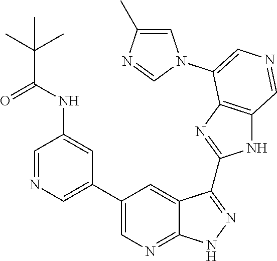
C1=NC=C(C2=CN=C3C(=C2)C(C2=NC4=C(N2)C=NC=C4N2C=C(C)N=C2)=NN3)C=C1NC(C(C)(C)C)=O
